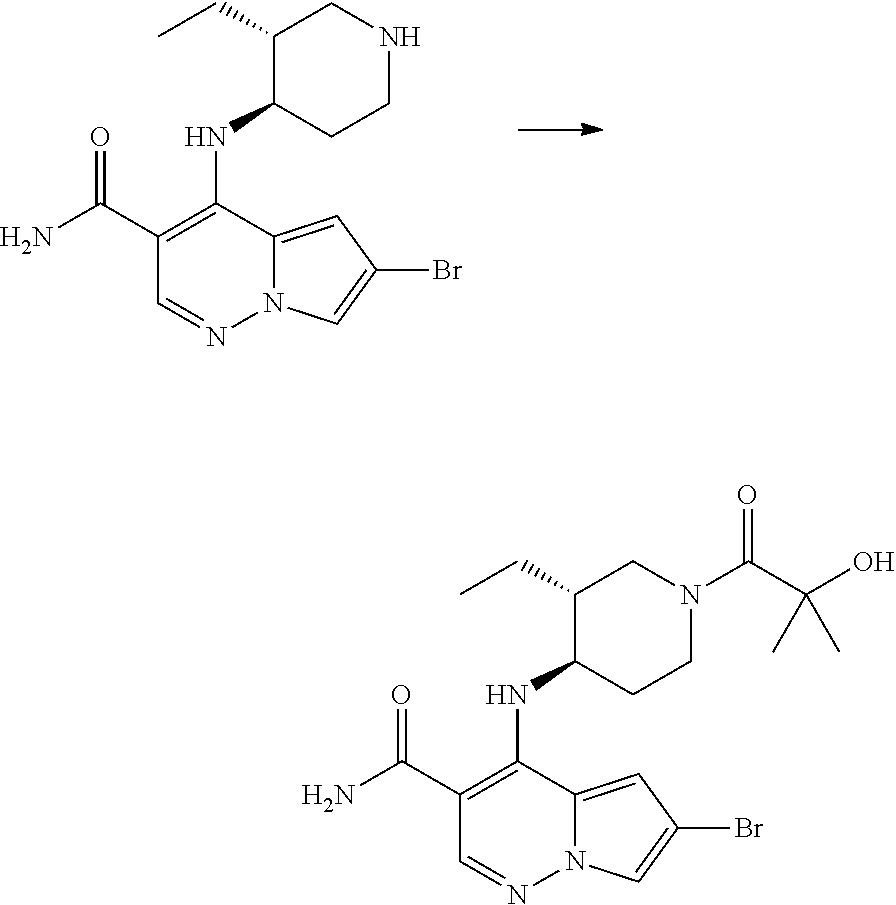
C1(C(N)=O)=C(NC2C(CC)CNCC2)C2=CC(Br)=CN2N=C1.C1(C(N)=O)=C(NC2C(CC)CN(C(C(O)(C)C)=O)CC2)C2=CC(Br)=CN2N=C1
